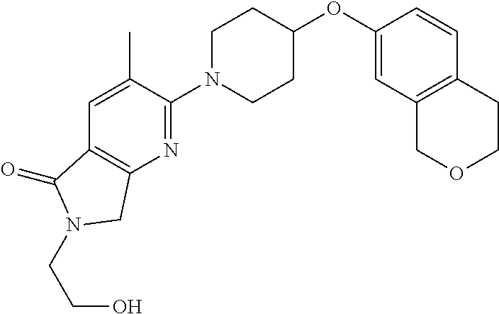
C1(OC2CCN(C3=NC4=C(C(=O)N(CCO)C4)C=C3C)CC2)=CC2=C(C=C1)CCOC2
